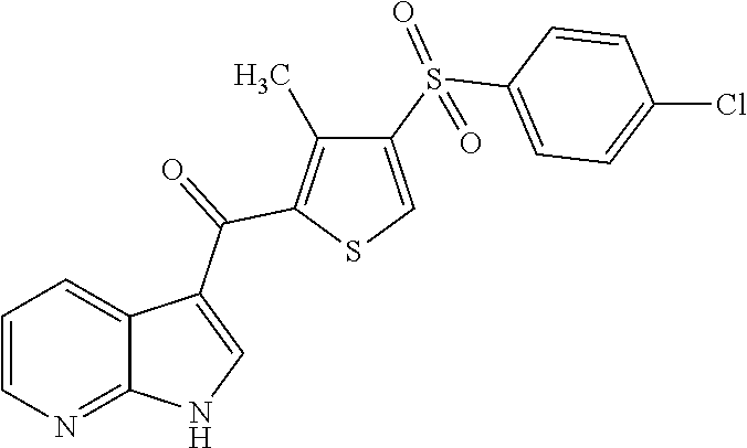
C1=CN=C2C(=C1)C(C(=O)C1=C(C)C(S(=O)(C3=CC=C(Cl)C=C3)=O)=CS1)=CN2
